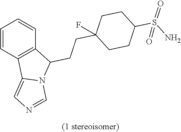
C1=CC2=C(C=C1)C(CCC1(F)CCC(S(N)(=O)=O)CC1)N1C2=CN=C1
